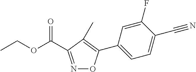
N1=C(C(OCC)=O)C(C)=C(C2=CC=C(C#N)C(F)=C2)O1
